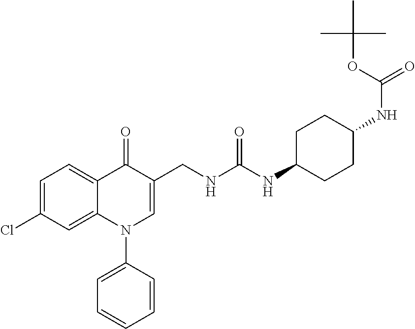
C1=C(Cl)C=C2C(=C1)C(=O)C(CNC(NC1CCC(NC(=O)OC(C)(C)C)CC1)=O)=CN2C1=CC=CC=C1
